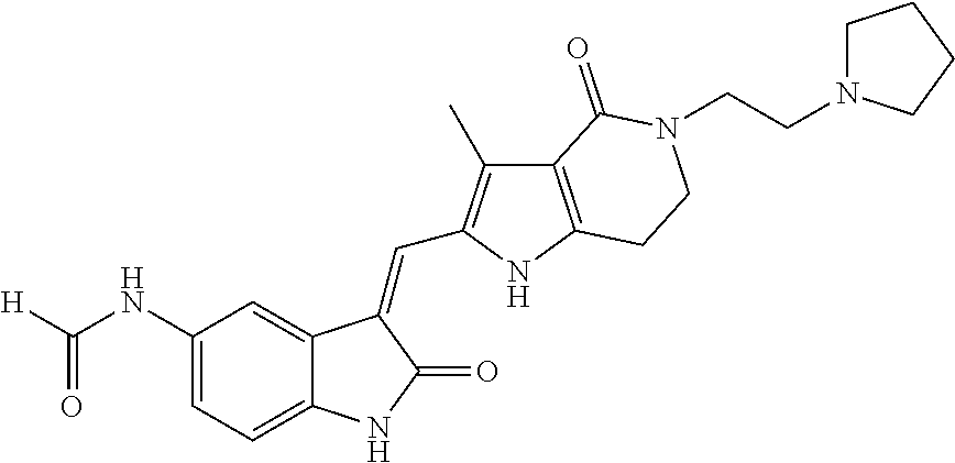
C1(NC([H])=O)=CC=C2C(=C1)C(=CC1=C(C)C3=C(N1)CCN(CCN1CCCC1)C3=O)C(=O)N2
